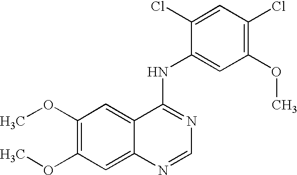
C1(OC)=C(OC)C=C2C(=C1)C(NC1=CC(OC)=C(Cl)C=C1Cl)=NC=N2
